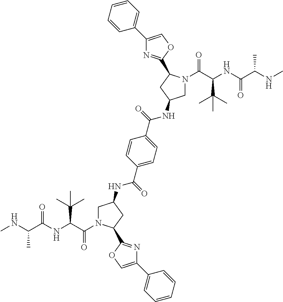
C(C(NC(C(NC)C)=O)C(C)(C)C)(=O)N1CC(NC(C2=CC=C(C(=O)NC3CN(C(=O)C(C(C)(C)C)NC(C(C)NC)=O)C(C4=NC(C5=CC=CC=C5)=CO4)C3)C=C2)=O)CC1C1=NC(C2=CC=CC=C2)=CO1
